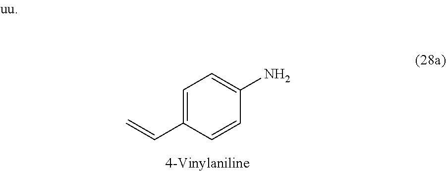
C1=C(C=C)C=CC(N)=C1
